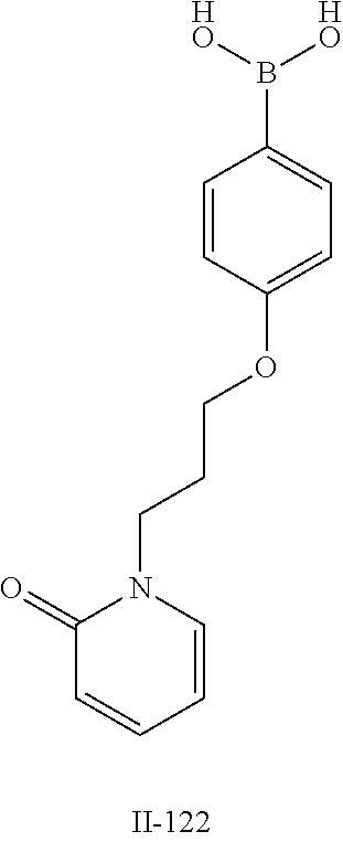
C1(=O)C=CC=CN1CCCOC1=CC=C(B([HO])[HO])C=C1
